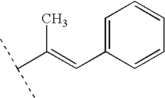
C(C(C)C)(=CC1=CC=CC=C1)C
